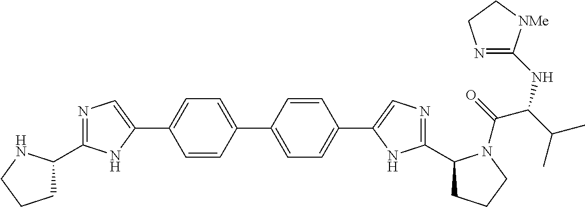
C1=CC(C2=CC=C(C3=CN=C(C4CCCN4)N3)C=C2)=CC=C1C1=CN=C(C2CCCN2C(=O)C(C(C)C)NC2=NCC[NMe]2)N1
